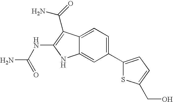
C1(C2=CC=C(CO)S2)=CC=C2C(=C1)NC(NC(N)=O)=C2C(=O)N
